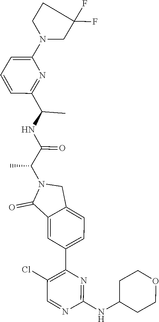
C1(N2CC(F)(F)CC2)=CC=CC(C(NC(C(N2C(=O)C3=CC(C4=C(Cl)C=NC(NC5CCOCC5)=N4)=CC=C3C2)C)=O)C)=N1
